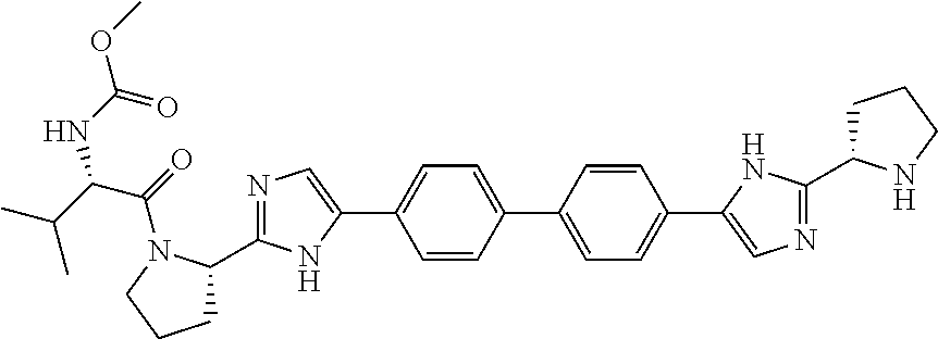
C1=CC(C2=CC=C(C3=CN=C(C4CCCN4)N3)C=C2)=CC=C1C1=CN=C(C2CCCN2C(=O)C(C(C)C)NC(OC)=O)N1
